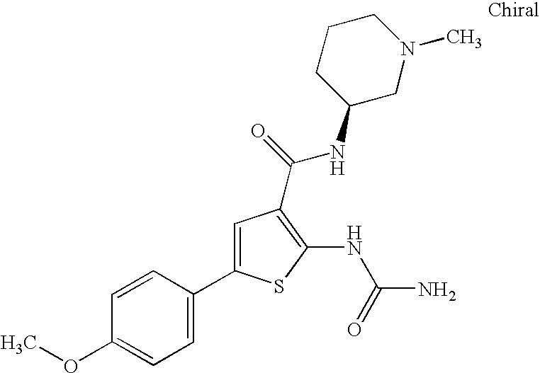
C1=C(C2=CC(C(=O)NC3CN(C)CCC3)=C(NC(N)=O)S2)C=CC(OC)=C1
